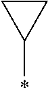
C1CC1*
